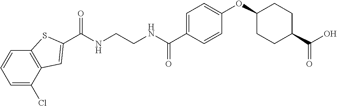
C(NCCNC(C1=CC=C(OC2CCC(C(O)=O)CC2)C=C1)=O)(=O)C1=CC2=C(C=CC=C2Cl)S1
